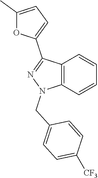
C12=C(C=CC=C1)N(CC1=CC=C([CF3])C=C1)N=C2C1=CC=C(C)O1
